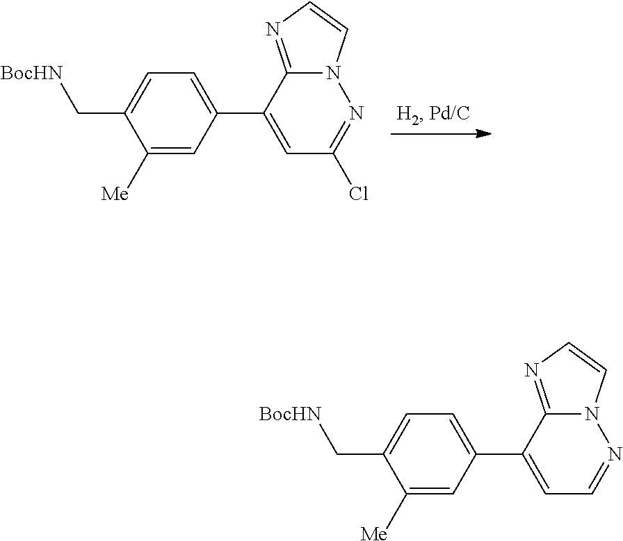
C1=C(C[BocHN])C([Me])=CC(C2=CC(Cl)=NN3C2=NC=C3)=C1.C1=C(C[BocHN])C([Me])=CC(C2=CC=NN3C2=NC=C3)=C1
